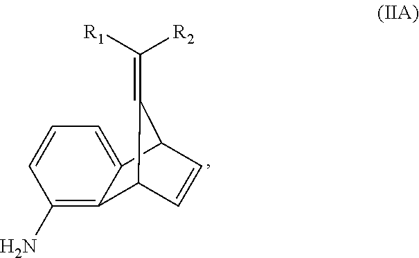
C1(N)=C2C(=CC=C1)C1C=CC2C1=C([R2])[R1]
